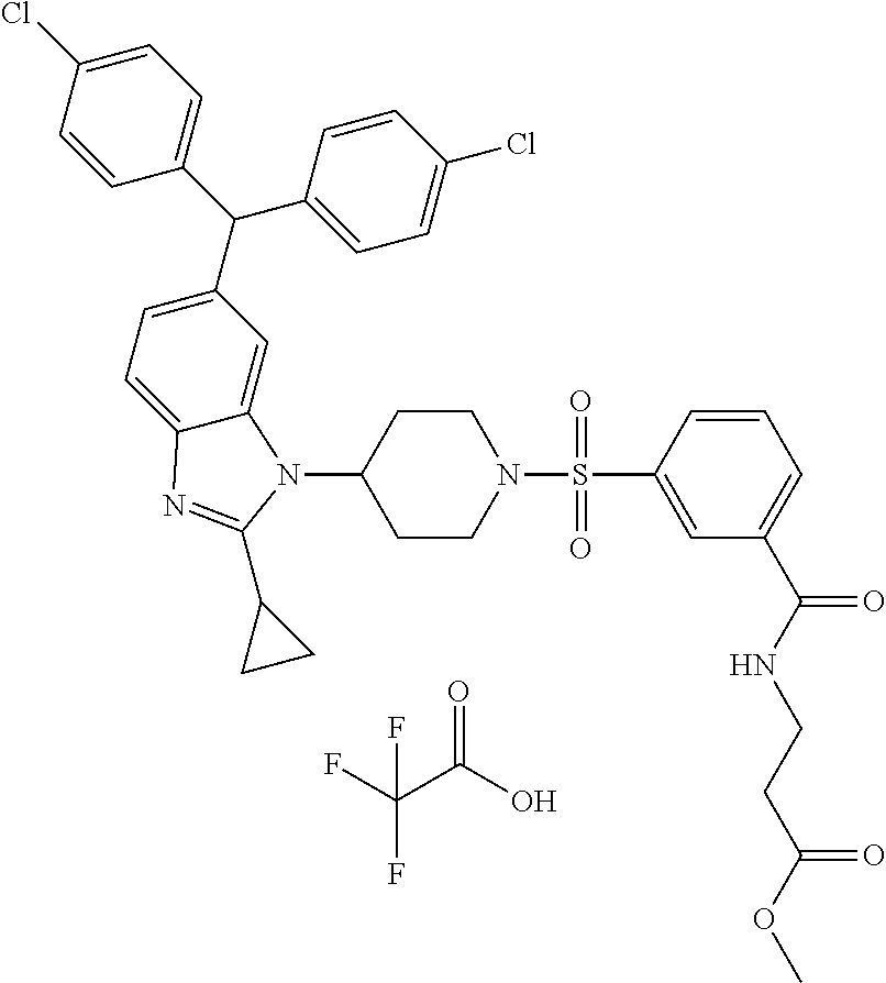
C1=C(Cl)C=CC(C(C2=CC=C(Cl)C=C2)C2=CC=C3C(=C2)N(C2CCN(S(=O)(C4=CC(C(NCCC(=O)OC)=O)=CC=C4)=O)CC2)C(C2CC2)=N3)=C1.O=C(O)C(F)(F)F
